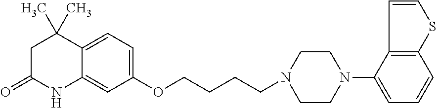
C12=CC(OCCCCN3CCN(C4=CC=CC5=C4C=CS5)CC3)=CC=C1C(C)(C)CC(=O)N2
